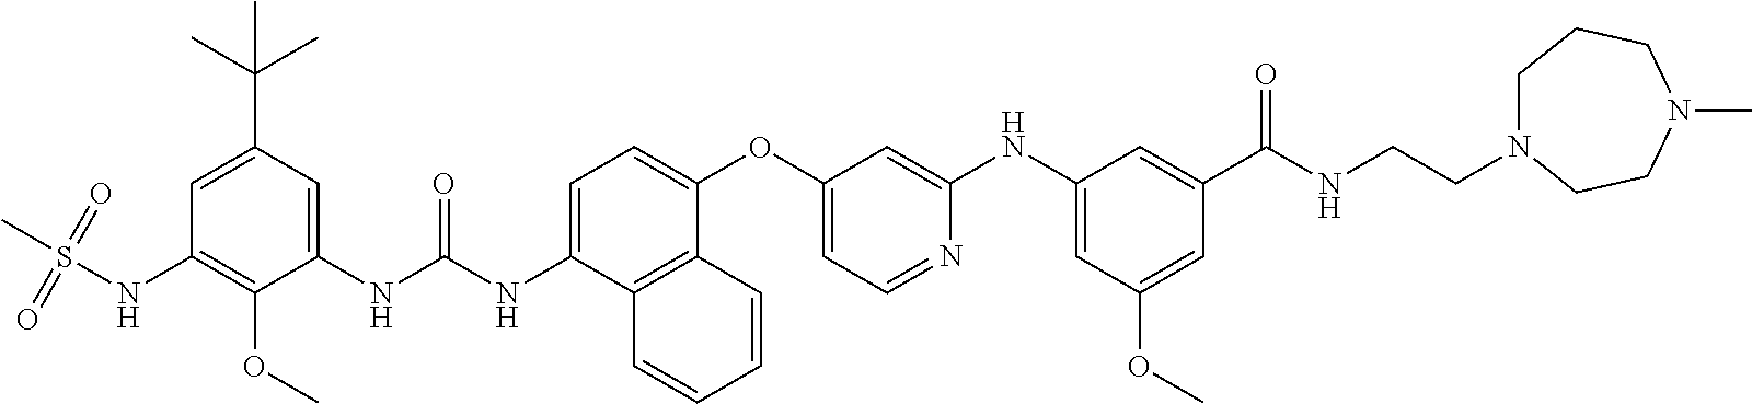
C1=C(NC(NC2=CC(C(C)(C)C)=CC(NS(C)(=O)=O)=C2OC)=O)C2=C(C(OC3=CC=NC(NC4=CC(OC)=CC(C(NCCN5CCCN(C)CC5)=O)=C4)=C3)=C1)C=CC=C2
